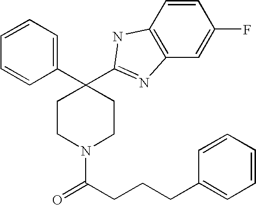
C(N1CCC(C2=CC=CC=C2)(C2=NC3=C(N2)C=CC(F)=C3)CC1)(=O)CCCC1=CC=CC=C1
